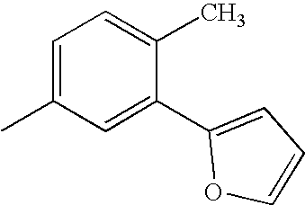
CC1=CC=C(C)C(C2=CC=CO2)=C1
